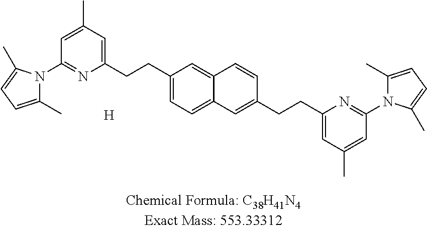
C1(CCC2=CC=C3C(=C2)C=CC(CCC2=CC(C)=CC(N4C(C)=CC=C4C)=N2)=C3)=CC(C)=CC(N2C(C)=CC=C2C)=N1.[H]
